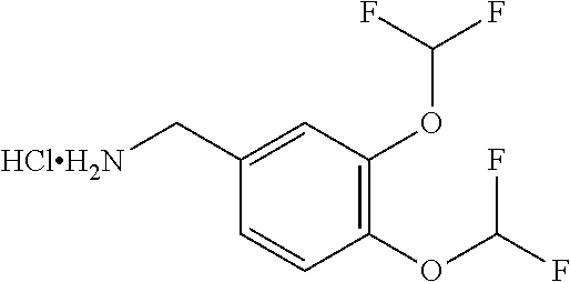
C1=CC(OC(F)F)=C(OC(F)F)C=C1C[HClH2N]
